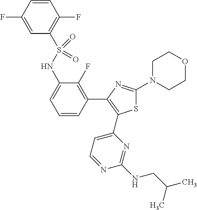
C1(N2CCOCC2)=NC(C2=C(F)C(NS(C3=C(F)C=CC(F)=C3)(=O)=O)=CC=C2)=C(C2=CC=NC(NCC(C)C)=N2)S1
